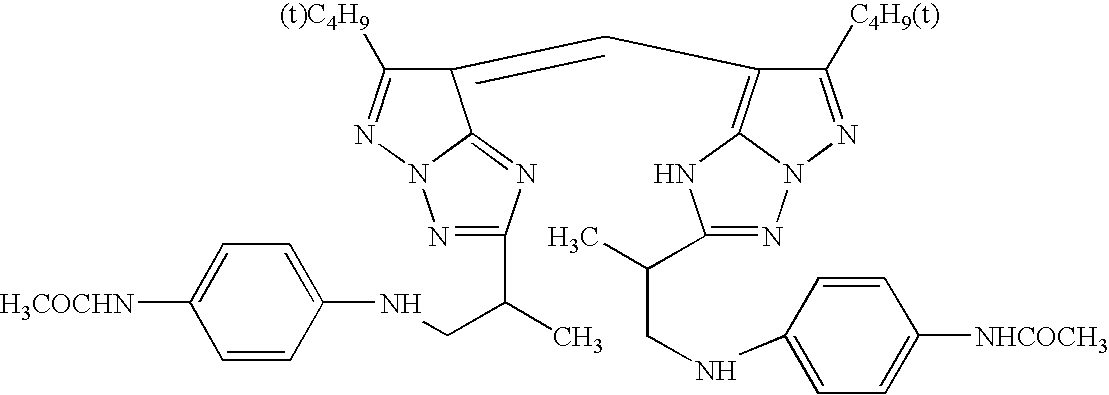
C1(=CC2=C3N(N=C2[C4H9(t)])N=C(C(C)CNC2=CC=C([NHCOCH3])C=C2)N3)C([(t)C4H9])=NN2C1=NC(C(C)CNC1=CC=C([H3COCHN])C=C1)=N2
